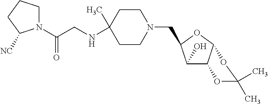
N1(C(CNC2(C)CCN(CC3C(O)C4C(O3)OC(C)(C)O4)CC2)=O)CCCC1[NC]
